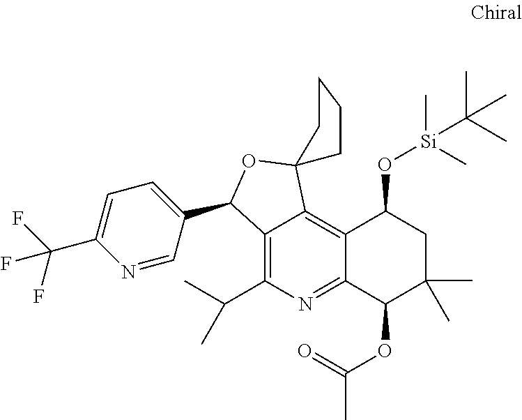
C12=C(C(C)C)N=C3C(=C1C1(OC2C2=CC=C(C(F)(F)F)N=C2)CCCC1)C(O[Si](C(C)(C)C)(C)C)CC(C)(C)C3OC(C)=O
